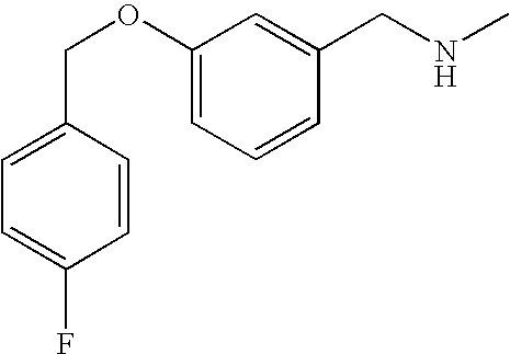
C1=C(COC2=CC=CC(CNC)=C2)C=CC(F)=C1
